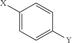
C1([X])=CC=C([Y])C=C1
